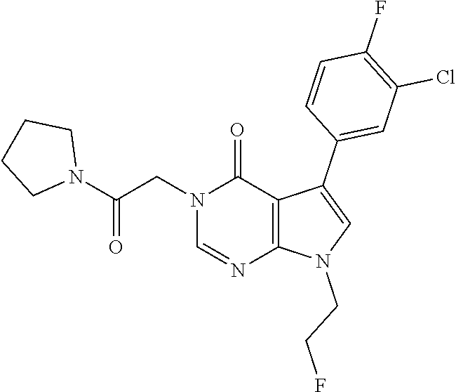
C1=NC2=C(C(=O)N1CC(N1CCCC1)=O)C(C1=CC(Cl)=C(F)C=C1)=CN2CCF
